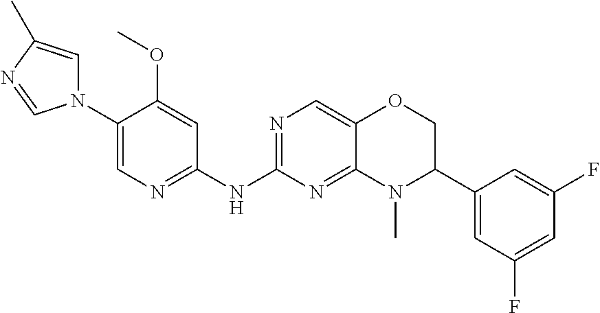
C1(N2C=C(C)N=C2)=CN=C(NC2=NC=C3C(=N2)N(C)C(C2=CC(F)=CC(F)=C2)CO3)C=C1OC
